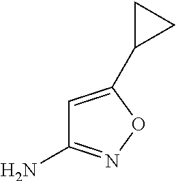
C1=C(C2CC2)ON=C1N
